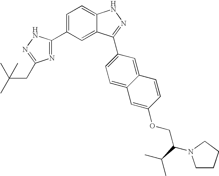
C1(C2=CC=C3C(=C2)C(C2=CC=C4C(=C2)C=CC(OCC(N2CCCC2)C(C)C)=C4)=NN3)=NC(CC(C)(C)C)=NN1
